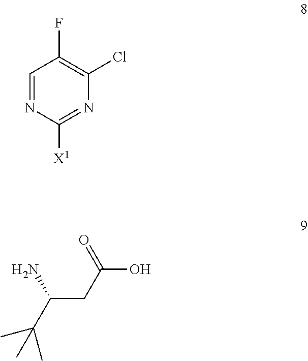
C1=NC([X1])=NC(Cl)=C1F.C(O)(CC(C(C)(C)C)N)=O
